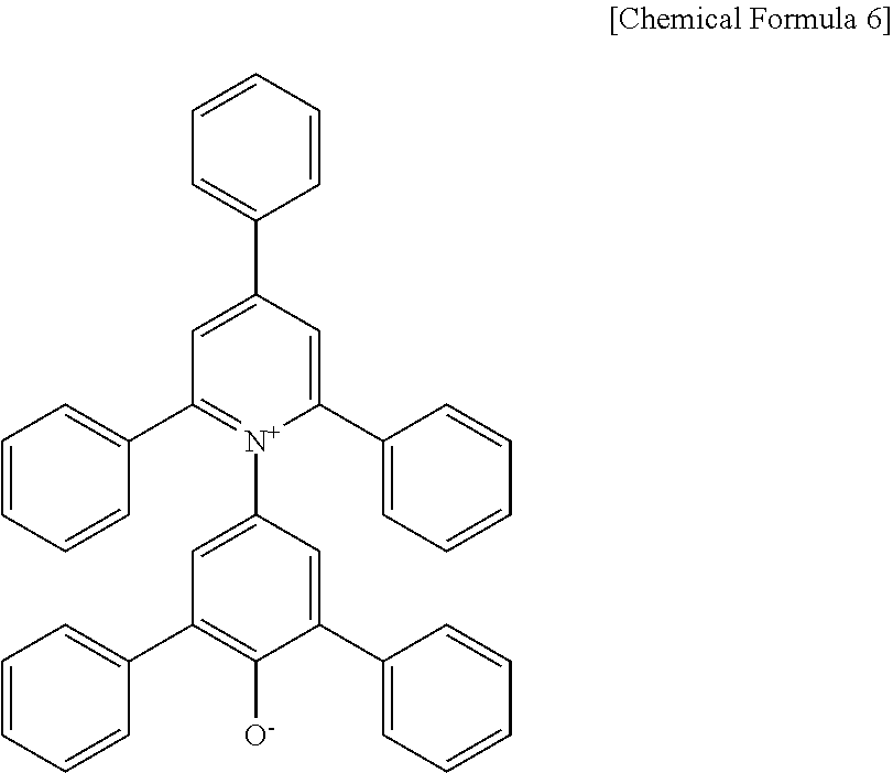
C1=C(C2=CC(C3=CC=CC=C3)=[N+](C3=CC(C4=CC=CC=C4)=C([O-])C(C4=CC=CC=C4)=C3)C(C3=CC=CC=C3)=C2)C=CC=C1
